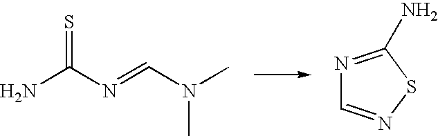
NC(N=CN(C)C)=S.N1=C(N)SN=C1
